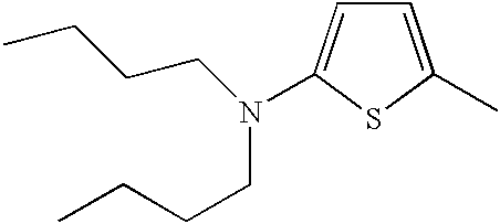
C1=C(C)SC(N(CCCC)CCCC)=C1
